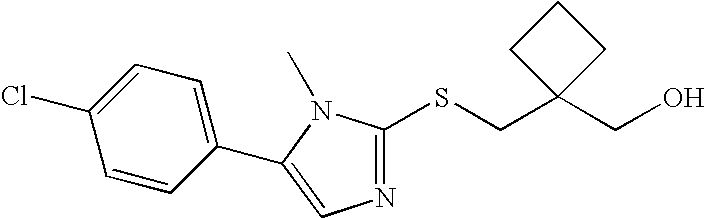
OCC1(CSC2=NC=C(C3=CC=C(Cl)C=C3)N2C)CCC1
